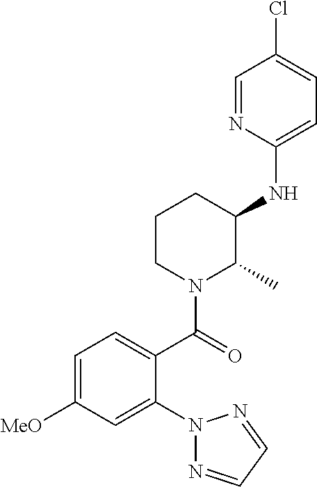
C1(NC2C(C)N(C(=O)C3=CC=C([MeO])C=C3N3N=CC=N3)CCC2)=CC=C(Cl)C=N1
